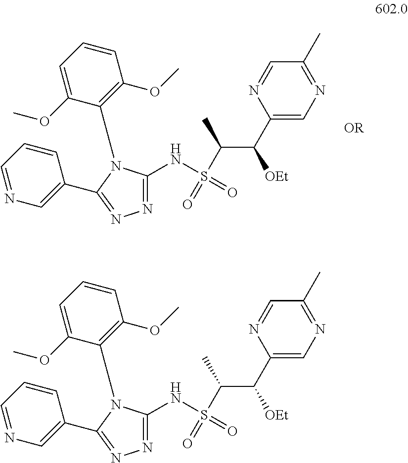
C1(C([OEt])C(S(=O)(NC2=NN=C(C3=CN=CC=C3)N2C2=C(OC)C=CC=C2OC)=O)C)=CN=C(C)C=N1.C1(C([OEt])C(S(=O)(NC2=NN=C(C3=CN=CC=C3)N2C2=C(OC)C=CC=C2OC)=O)C)=CN=C(C)C=N1
